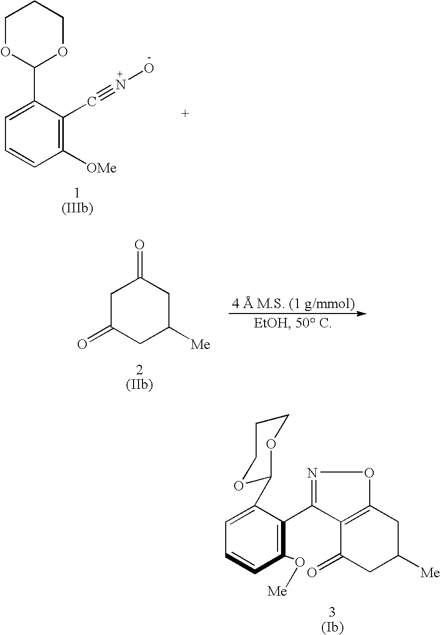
C1OC(C2=CC=CC([OMe])=C2C#NO)OCC1.C1(=O)CC(=O)CC([Me])C1.C12=C(C(=O)CC([Me])C1)C(C1=C(O[Me])C=CC=C1C1OCCCO1)=NO2
